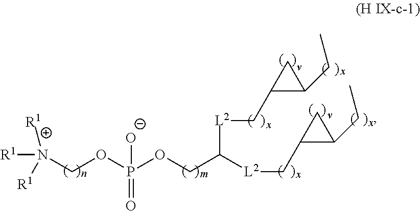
[R1]N([R1])([R1])COP(=O)(OCC([L2]CC1C(CC)C1)[L2]CC1C(CC)C1)[O-]
